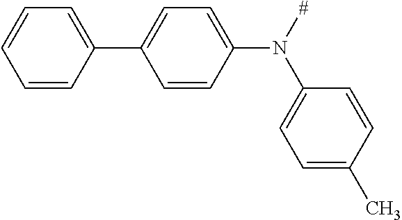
C1=CC=CC(C2=CC=C(N(C3=CC=C(C)C=C3)[#])C=C2)=C1
